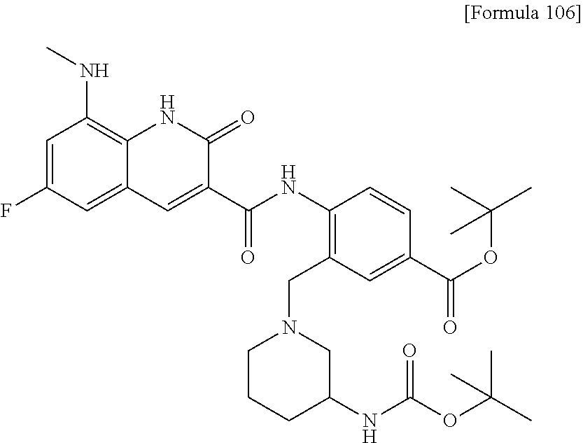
C12=CC(F)=CC(NC)=C1NC(=O)C(C(=O)NC1=C(CN3CCCC(NC(=O)OC(C)(C)C)C3)C=C(C(OC(C)(C)C)=O)C=C1)=C2
